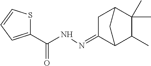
C1(C(NN=C2C3C(C)C(C)(C)C(C2)C3)=O)=CC=CS1
